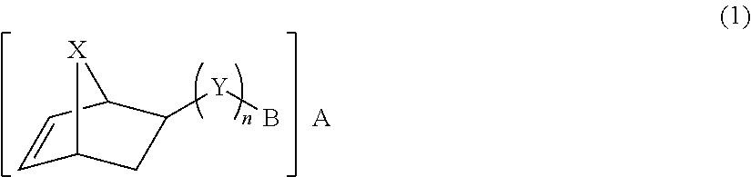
C1=CC2C([Y]B)CC1[X]2.[A]
